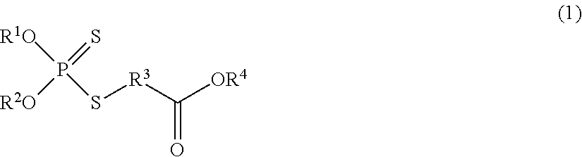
C(=O)([R3]SP([R1O])(=S)[R2O])[OR4]
